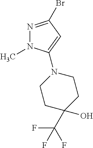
N1=C(Br)C=C(N2CCC(O)(C(F)(F)F)CC2)N1C
